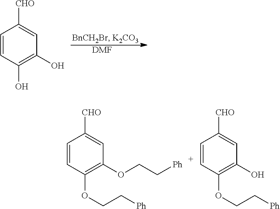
[DMF].C1=CC(O)=C(O)C=C1[CHO].C1=CC(OCC[Ph])=C(OCC[Ph])C=C1[CHO].C1=CC(OCC[Ph])=C(O)C=C1[CHO]
